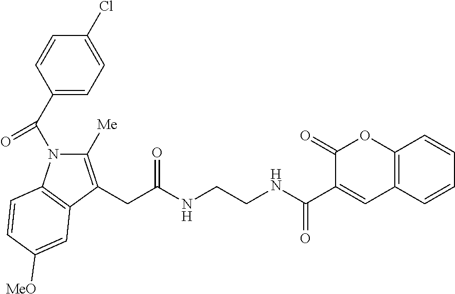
C1(C(N2C([Me])=C(CC(NCCNC(C3=CC4=C(OC3=O)C=CC=C4)=O)=O)C3=C2C=CC([MeO])=C3)=O)=CC=C(Cl)C=C1
